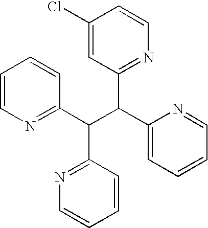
C(C(C1=CC=CC=N1)C1=NC=CC(Cl)=C1)(C1=NC=CC=C1)C1=NC=CC=C1
